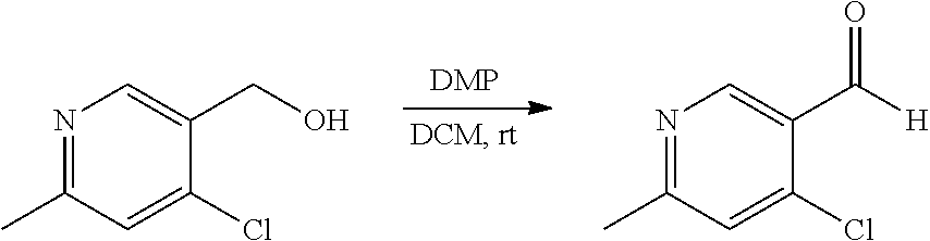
N1=C(C)C=C(Cl)C(CO)=C1.N1=C(C)C=C(Cl)C(C([H])=O)=C1
